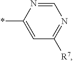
C1=NC(*)=CC([R7])=N1
